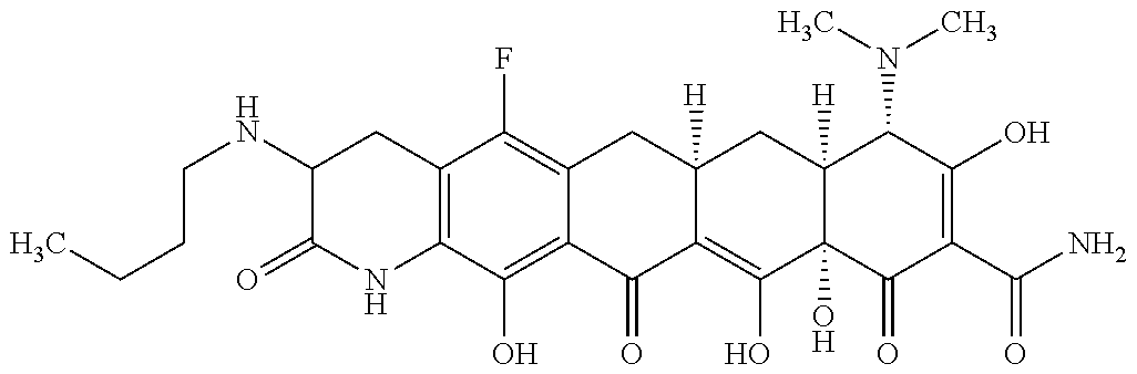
C12=C(C(O)=C3C(=C1F)CC1([H])C(=C(O)C4(O)C([H])(C1)C(N(C)C)C(O)=C(C(N)=O)C4=O)C3=O)NC(=O)C(NCCCC)C2
